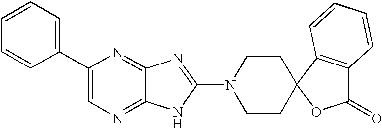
C1=CC=C(C2=CN=C3C(=N2)N=C(N2CCC4(CC2)OC(=O)C2=C4C=CC=C2)N3)C=C1
